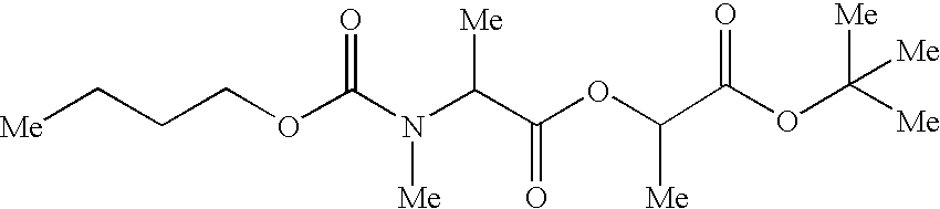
O(C(N(C(C(OC(C(OC([Me])([Me])[Me])=O)[Me])=O)[Me])[Me])=O)CCC[Me]
